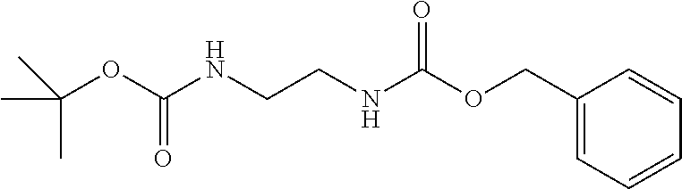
C(OC(NCCNC(OCC1=CC=CC=C1)=O)=O)(C)(C)C
